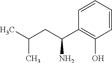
C1(C(CC(C)C)N)=C(O)C=CC=C1
